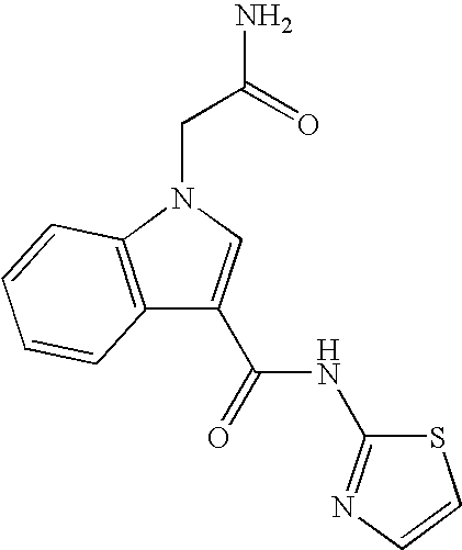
C12=C(N(CC(=O)N)C=C1C(NC1=NC=CS1)=O)C=CC=C2
